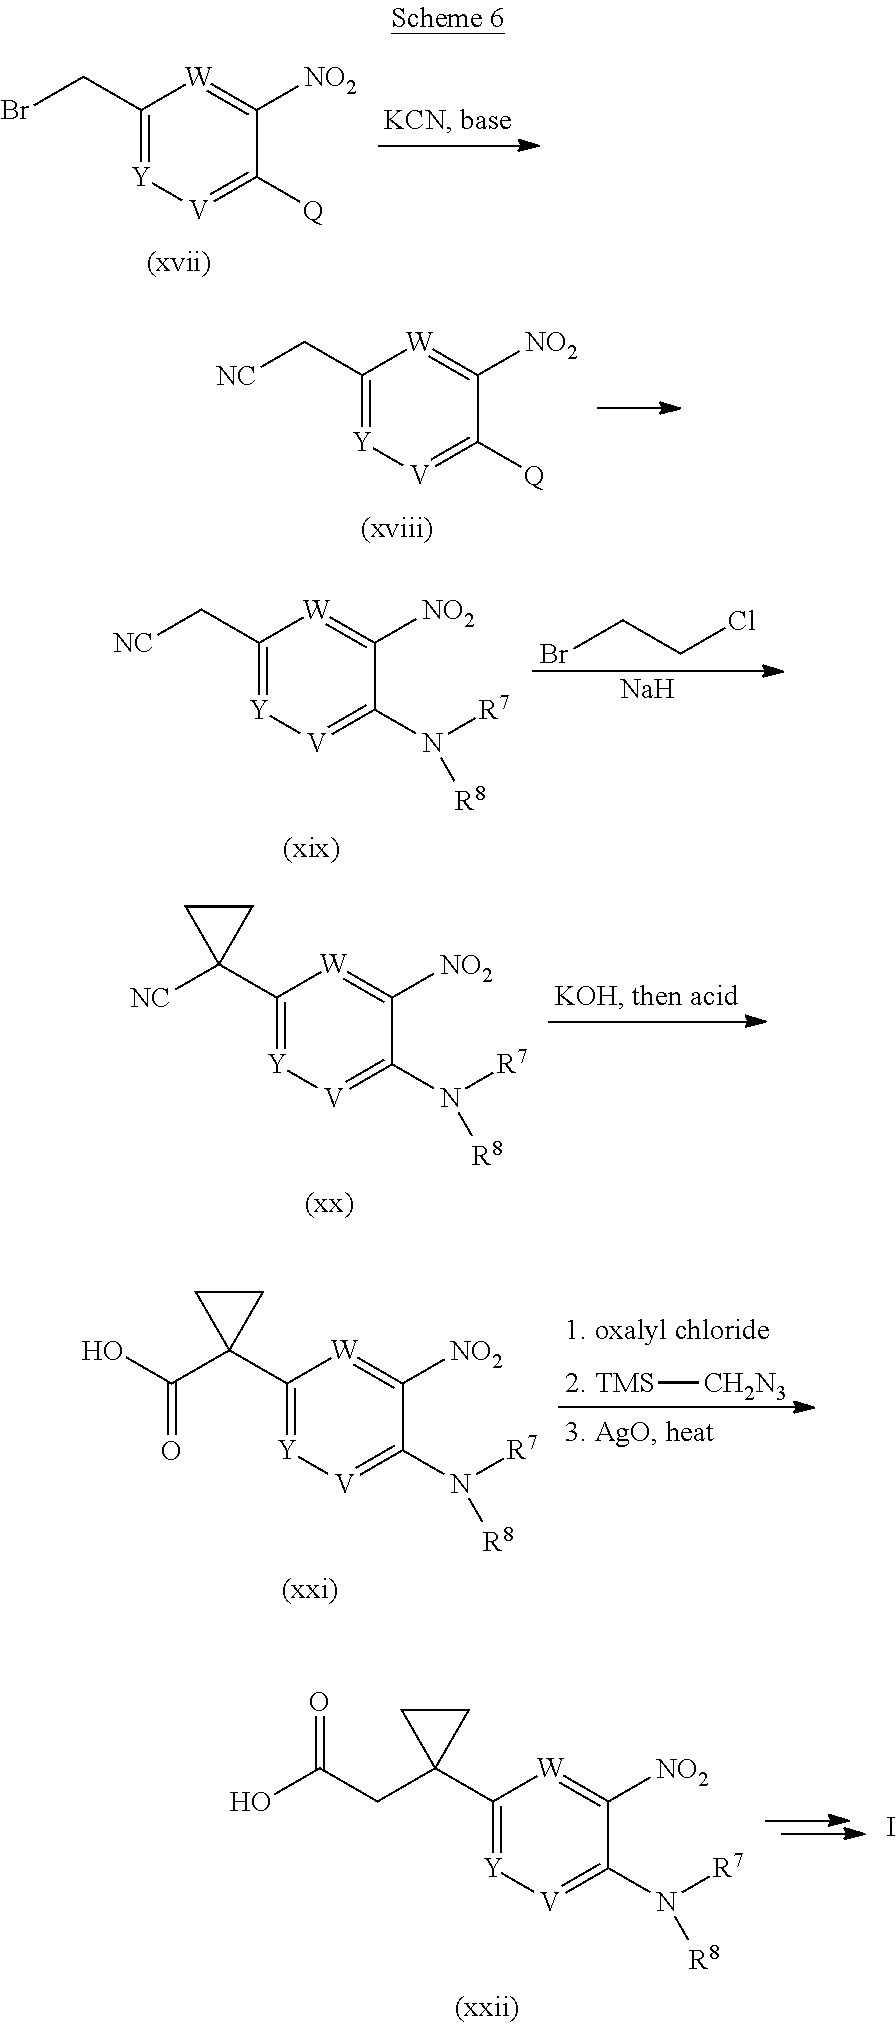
C1(CBr)=[Y][V]=C([Q])C([NO2])=[W]1.C1(C[NC])=[Y][V]=C([Q])C([NO2])=[W]1.C1(C[NC])=[Y][V]=C(N([R7])[R8])C([NO2])=[W]1.BrCCCl.[Na].C1(C2([NC])CC2)=[Y][V]=C(N([R7])[R8])C([NO2])=[W]1.[TMS][CH2N3].C1(C2(C(O)=O)CC2)=[Y][V]=C(N([R7])[R8])C([NO2])=[W]1.C1(C2(CC(O)=O)CC2)=[Y][V]=C(N([R7])[R8])C([NO2])=[W]1.I
